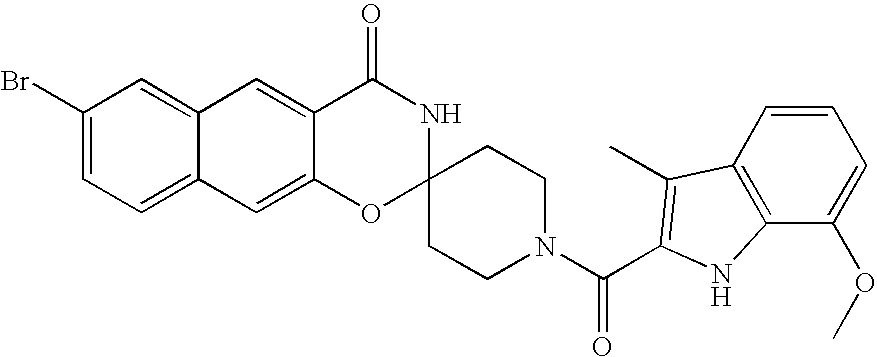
C12=CC(Br)=CC=C1C=C1C(=C2)C(=O)NC2(O1)CCN(C(=O)C1=C(C)C3=C(C(OC)=CC=C3)N1)CC2
